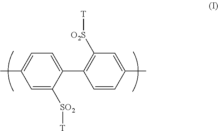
C1=C([SO2][T])C(C2=C([O2S][T])C=C(C)C=C2)=CC=C1C
